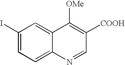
C1(I)=CC=C2C(=C1)C([OMe])=C([COOH])C=N2
